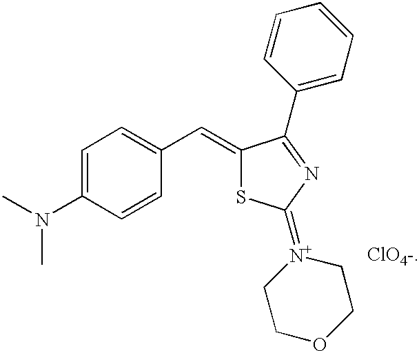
C1=C(N(C)C)C=CC(C=C2SC(=[N+]3CCOCC3)N=C2C2=CC=CC=C2)=C1
